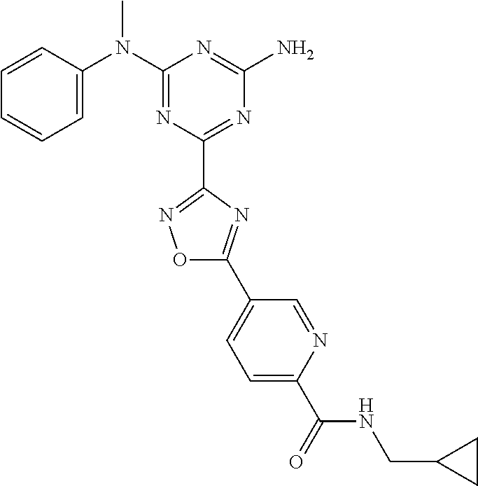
C1=CC(N(C2=NC(C3=NOC(C4=CC=C(C(NCC5CC5)=O)N=C4)=N3)=NC(N)=N2)C)=CC=C1
